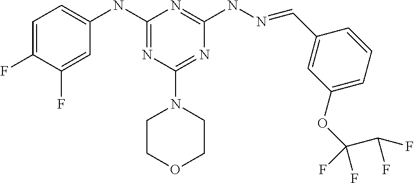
C1=C(F)C(F)=CC(NC2=NC(N3CCOCC3)=NC(NN=CC3=CC(OC(C(F)F)(F)F)=CC=C3)=N2)=C1
